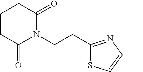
C1CCC(=O)N(CCC2=NC(C)=CS2)C1=O
